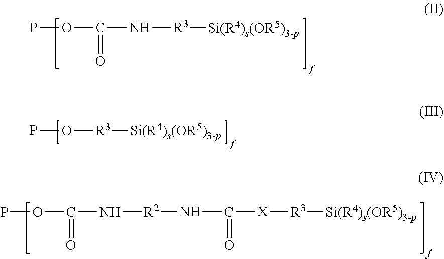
POC(N[R3][Si(R4)s(OR5)3-p])=O.O([R3][Si(R4)s(OR5)3-p])P.[X]([R3][Si(R4)s(OR5)3-p])C(N[R2]NC(OP)=O)=O
